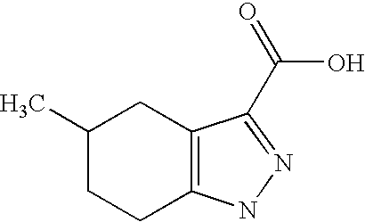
C1(C)CCC2=C(C1)C(C(=O)O)=NN2
